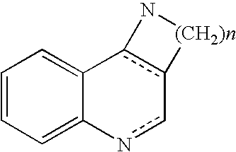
C1=CC=C2C(=C1)c1c(-cn2)[(CH2)n]N1
